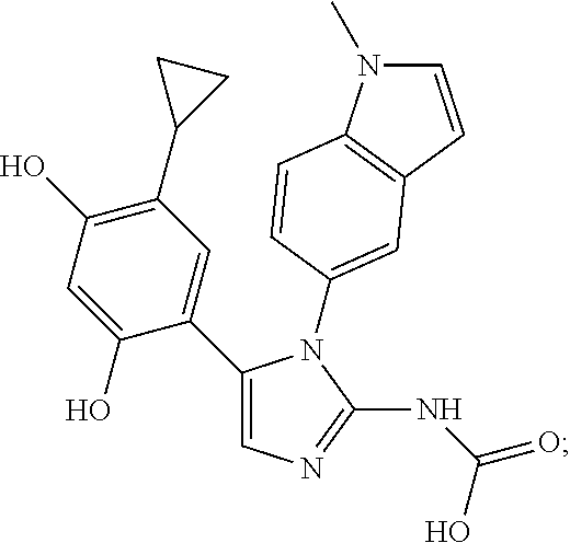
C1(C2=CN=C(NC(=O)O)N2C2=CC3=C(N(C)C=C3)C=C2)=CC(C2CC2)=C(O)C=C1O
